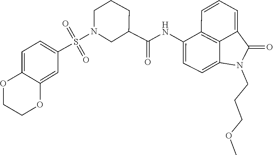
C1(C(NC2=CC=C3C4=C2C=CC=C4C(=O)N3CCCOC)=O)CN(S(=O)(=O)C2=CC=C3C(=C2)OCCO3)CCC1
